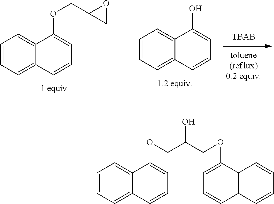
C1=CC=C2C(=C1)C(OCC(O)COC1=CC=CC3=C1C=CC=C3)=CC=C2.C1=CC=C2C(=C1)C(O)=CC=C2.C1=CC=C2C(=C1)C(OCC1CO1)=CC=C2
